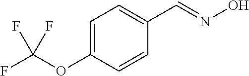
C1=C(OC(F)(F)F)C=CC(C=NO)=C1
